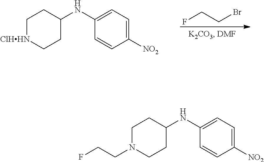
FCCBr.C1([NO2])=CC=C(NC2CC[ClHHN]CC2)C=C1.C1([NO2])=CC=C(NC2CCN(CCF)CC2)C=C1
